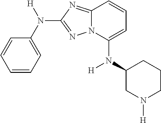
C1=CC=C(N([H])C2=NN3C(=N2)C=CC=C3N(C2CCCN([H])C2)[H])C=C1
